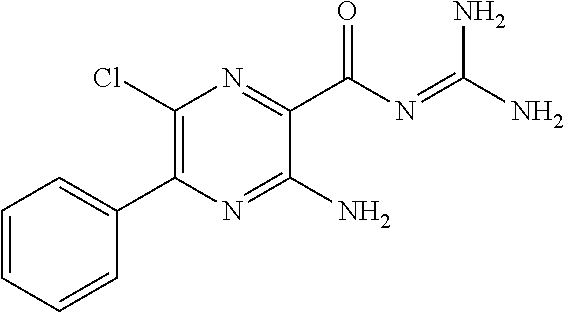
C1(Cl)=C(C2=CC=CC=C2)N=C(N)C(C(N=C(N)N)=O)=N1
